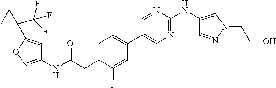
C1=C(CC(NC2=NOC(C3(C(F)(F)F)CC3)=C2)=O)C(F)=CC(C2=CN=C(NC3=CN(CCO)N=C3)N=C2)=C1
